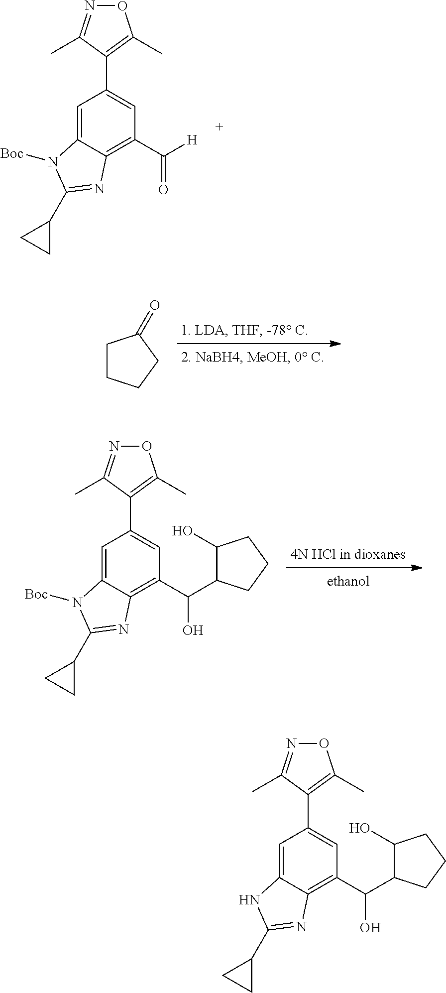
C12=CC(C3=C(C)ON=C3C)=CC(C([H])=O)=C1N=C(C1CC1)N2[Boc].C1CCCC1=O.C12=CC(C3=C(C)ON=C3C)=CC(C(O)C3C(O)CCC3)=C1N=C(C1CC1)N2[Boc].C12=CC(C3=C(C)ON=C3C)=CC(C(O)C3C(O)CCC3)=C1N=C(C1CC1)N2
